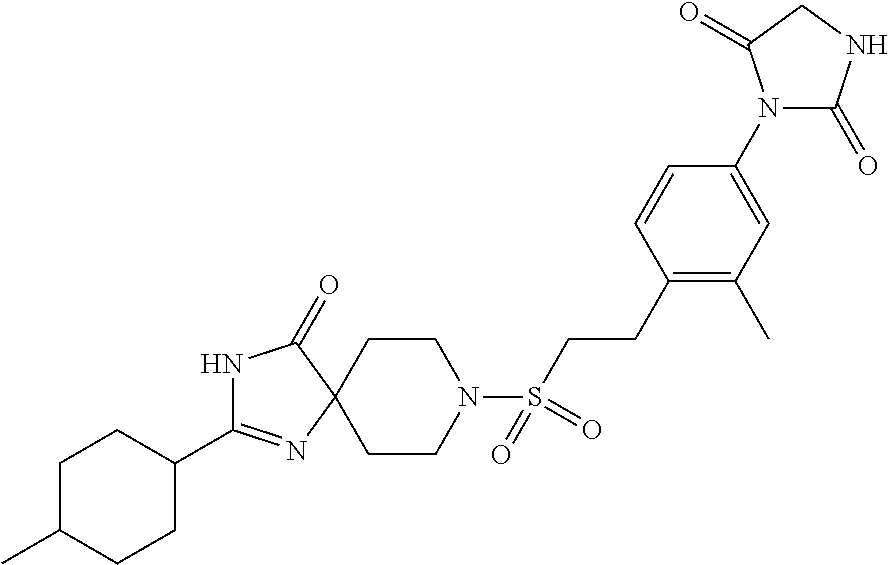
N1C(C2CCC(C)CC2)=NC2(C1=O)CCN(S(CCC1=C(C)C=C(N3C(=O)NCC3=O)C=C1)(=O)=O)CC2
